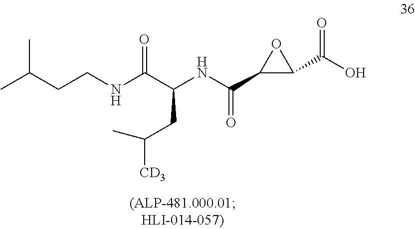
C(CNC(C(NC(C1C(C(O)=O)O1)=O)CC(C)[CD3])=O)C(C)C
